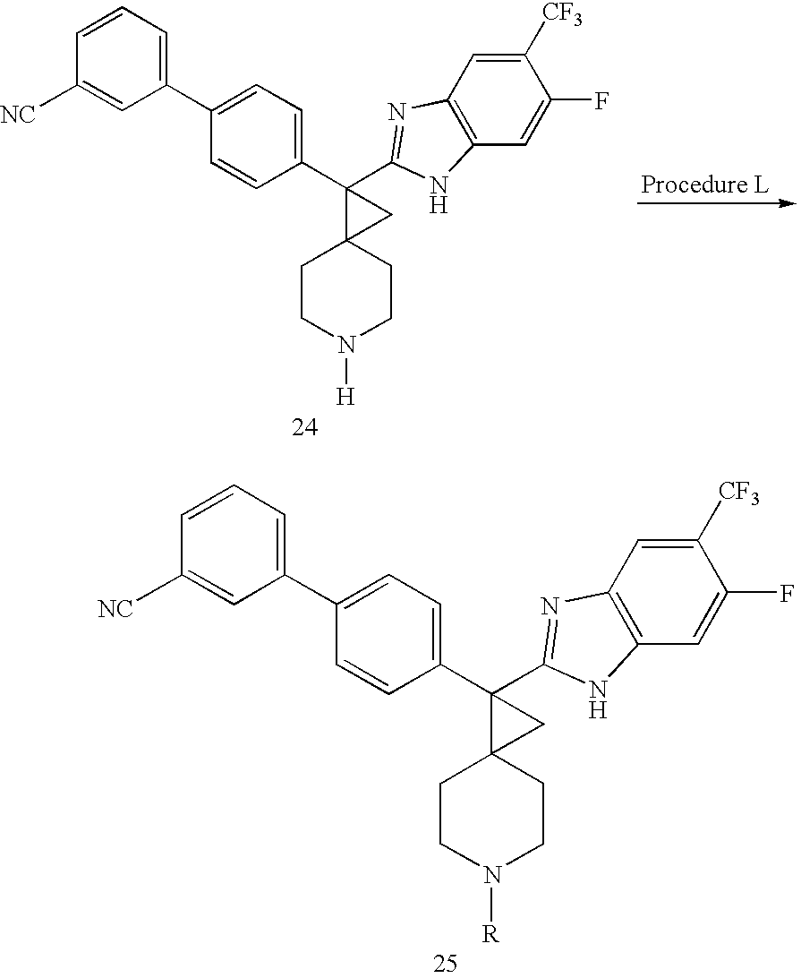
C1(C2=CC=CC([NC])=C2)=CC=C(C2(C3=NC4=C(C=C(F)C([CF3])=C4)N3)C3(CCN([H])CC3)C2)C=C1.C1(C2=CC=CC([NC])=C2)=CC=C(C2(C3=NC4=C(C=C(F)C([CF3])=C4)N3)C3(CCN([R])CC3)C2)C=C1
